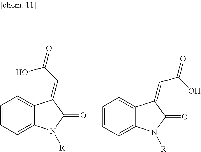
C12=CC=CC=C1C(=CC(=O)O)C(=O)N2[R].C12=CC=CC=C1C(=CC(=O)O)C(=O)N2[R]
